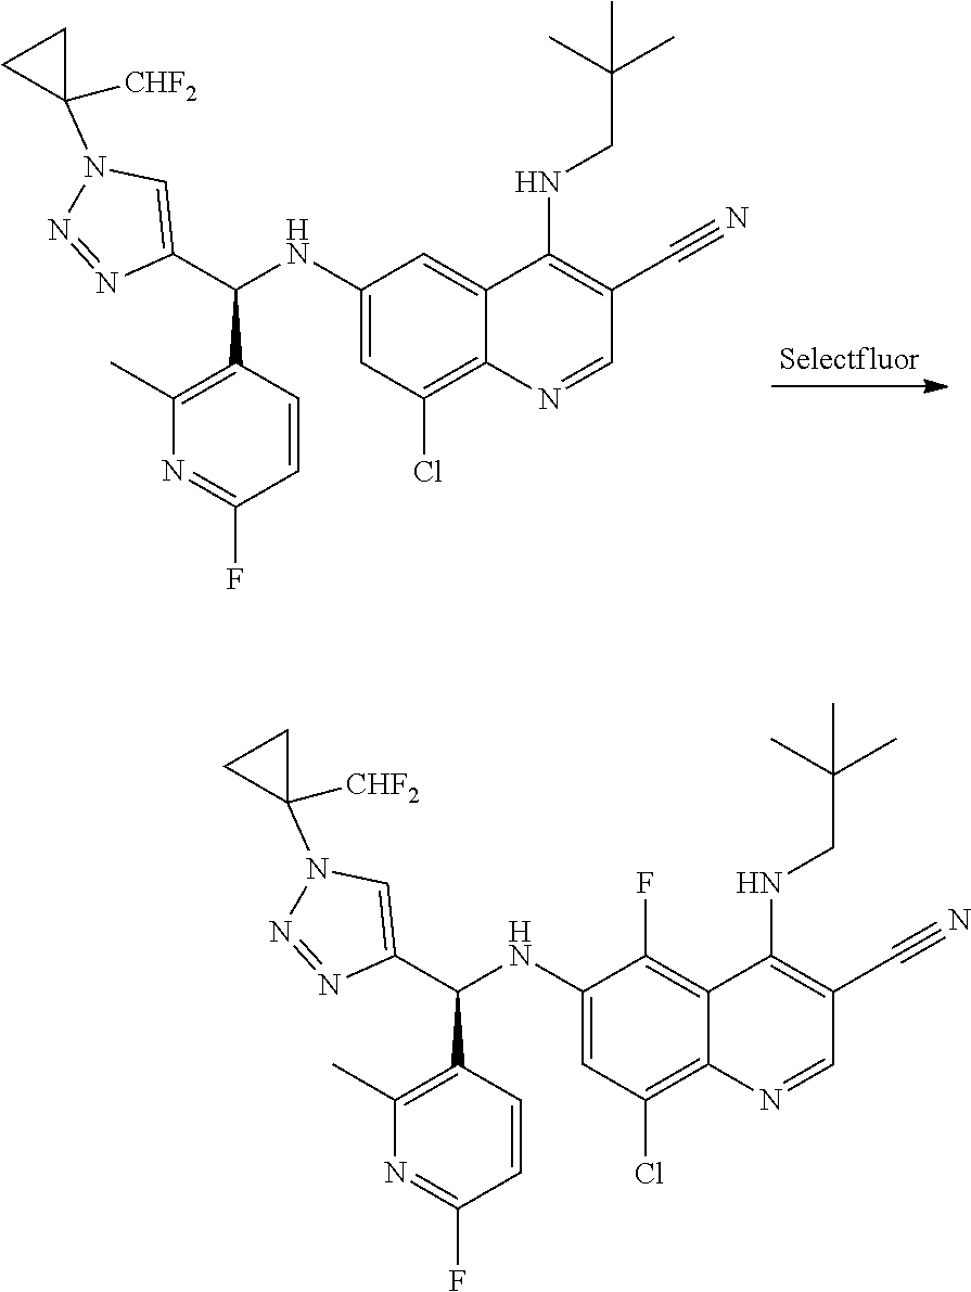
C1(C)=C(C(C2=CN(C3([CHF2])CC3)N=N2)NC2=CC(Cl)=C3C(=C2)C(NCC(C)(C)C)=C(C#N)C=N3)C=CC(F)=N1.C1(C)=C(C(C2=CN(C3([CHF2])CC3)N=N2)NC2=CC(Cl)=C3C(=C2F)C(NCC(C)(C)C)=C(C#N)C=N3)C=CC(F)=N1
